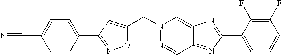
O1C(CN2N=CC3=NC(C4=CC=CC(F)=C4F)=NC3=C2)=CC(C2=CC=C(C#N)C=C2)=N1
